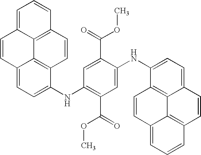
C12=CC=C(NC3=C(C(=O)OC)C=C(NC4=CC=C5C6=C4C=CC4=CC=CC(=C64)C=C5)C(C(=O)OC)=C3)C3=C1C1=C(C=C3)C=CC=C1C=C2
